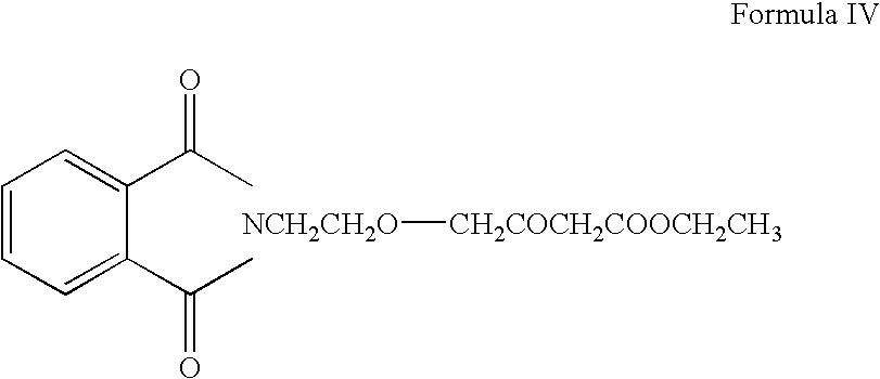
C1=CC=C(C(C)=O)C(C(C)=O)=C1.[NCH2CH2O][CH2COCH2COOCH2CH3]
